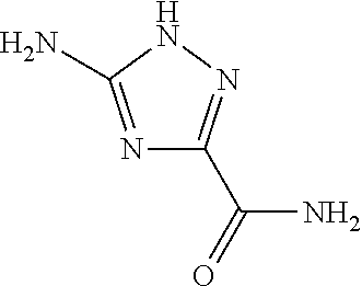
N1=C(N)NN=C1C(=O)N
